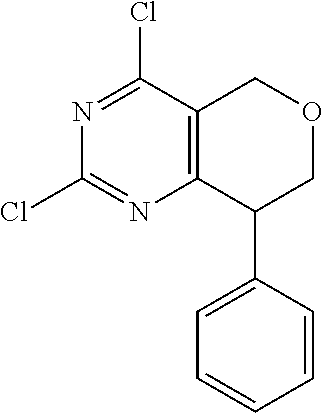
C1(Cl)=NC2=C(C(Cl)=N1)COCC2C1=CC=CC=C1
